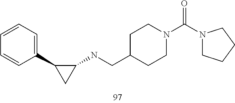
C1(C2CC2NCC2CCN(C(N3CCCC3)=O)CC2)=CC=CC=C1
